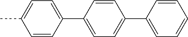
C1(C2=CC=C(C3=CC=CC=C3)C=C2)=CC=C(C)C=C1
